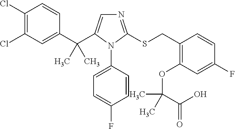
C1(Cl)=C(Cl)C=C(C(C2=CN=C(SCC3=C(OC(C(=O)O)(C)C)C=C(F)C=C3)N2C2=CC=C(F)C=C2)(C)C)C=C1
